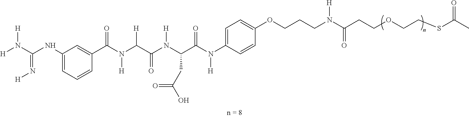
[H]N(C(NC1=CC=CC(C(N(C(C(N(C(C(N(C2=CC=C(OCCCN(C(CCOCCSC(C)=O)=O)[H])C=C2)[H])=O)CC(O)=O)[H])=O)[H])[H])=O)=C1)=N[H])[H]
